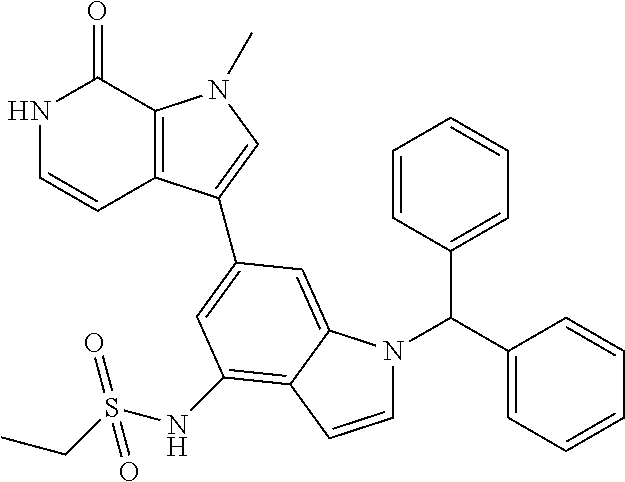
N1C=CC2=C(C1=O)N(C)C=C2C1=CC(NS(CC)(=O)=O)=C2C(=C1)N(C(C1=CC=CC=C1)C1=CC=CC=C1)C=C2
